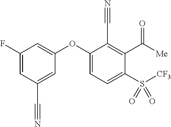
C1(OC2=CC=C(S([CF3])(=O)=O)C(C([Me])=O)=C2C#N)=CC(F)=CC(C#N)=C1
